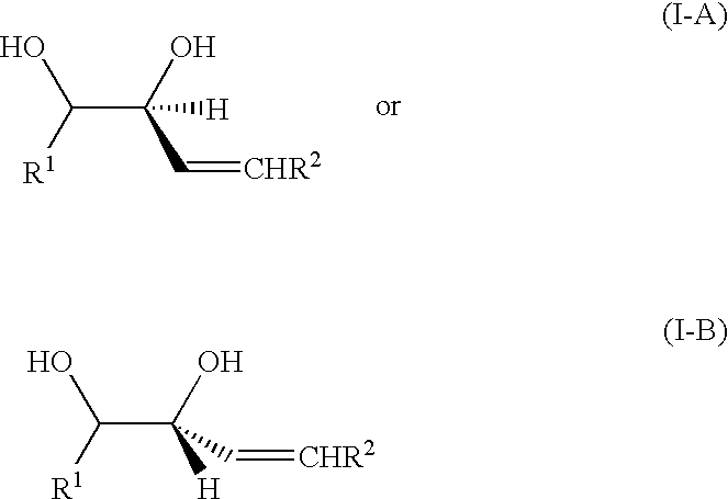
C(C(O)(C=[CHR2])[H])([R1])O.C(C(O)([H])C=[CHR2])([R1])O
